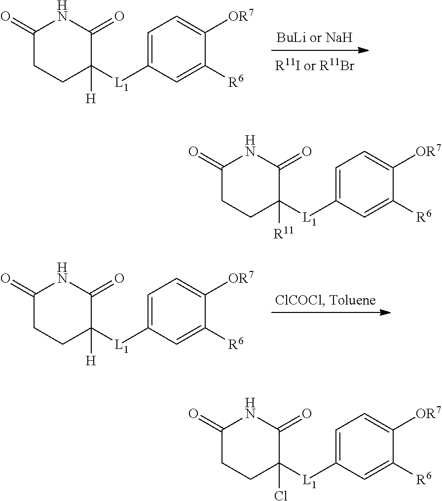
C1(=O)CCC([L1]C2=CC=C([OR7])C([R6])=C2)([H])C(=O)N1.C1(=O)CCC([L1]C2=CC=C([OR7])C([R6])=C2)([H])C(=O)N1.C1(=O)CCC([L1]C2=CC=C([OR7])C([R6])=C2)([R11])C(=O)N1.C1(=O)CCC([L1]C2=CC=C([OR7])C([R6])=C2)(Cl)C(=O)N1
